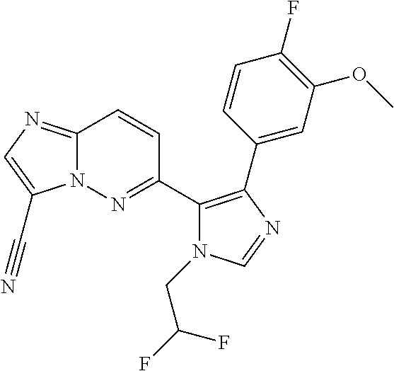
N12C(=NC=C1C#N)C=CC(C1=C(C3=CC(OC)=C(F)C=C3)N=CN1CC(F)F)=N2
